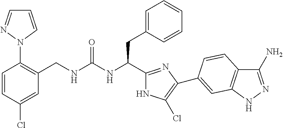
C(NC(CC1=CC=CC=C1)C1=NC(C2=CC3=C(C(N)=NN3)C=C2)=C(Cl)N1)(=O)NCC1=C(N2C=CC=N2)C=CC(Cl)=C1
